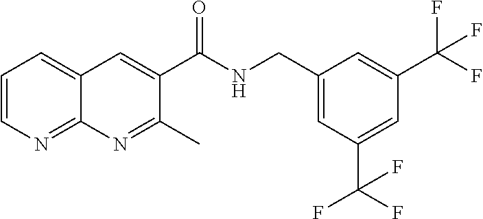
C1=CN=C2C(=C1)C=C(C(NCC1=CC(C(F)(F)F)=CC(C(F)(F)F)=C1)=O)C(C)=N2
